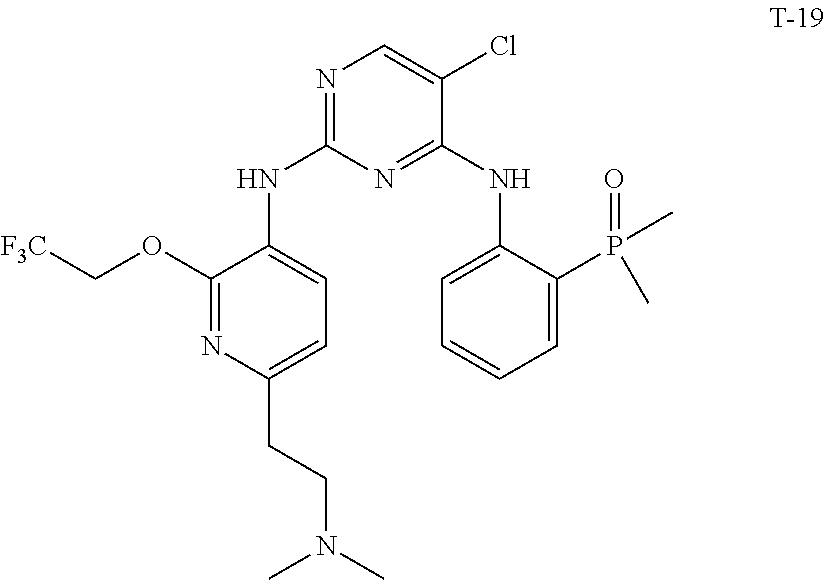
C1(OC[F3C])=NC(CCN(C)C)=CC=C1NC1=NC=C(Cl)C(NC2=CC=CC=C2P(C)(=O)C)=N1
